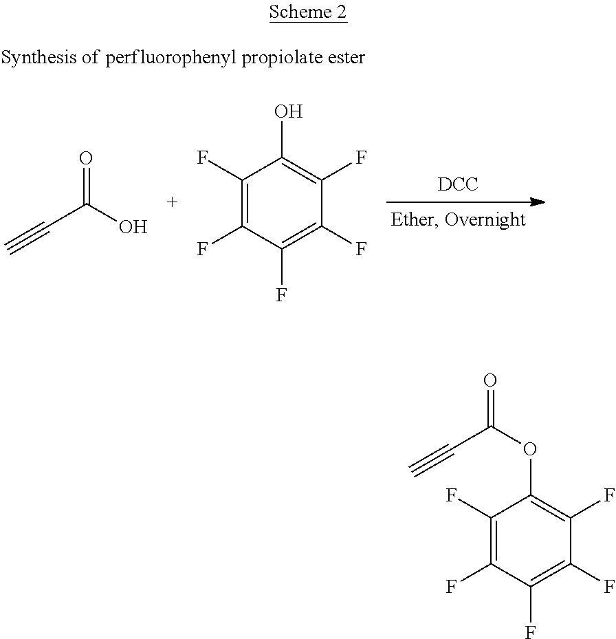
[DCC].C(C(O)=O)#C.OC1=C(F)C(F)=C(F)C(F)=C1F.C(C(OC1=C(F)C(F)=C(F)C(F)=C1F)=O)#C
